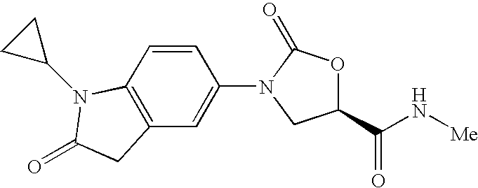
C12=C(C=CC(N3CC(C(N[Me])=O)OC3=O)=C1)N(C1CC1)C(=O)C2
